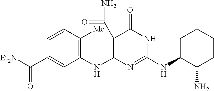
C1(C(N)=O)=C(NC2=C([Me])C=CC(C([Et2N])=O)=C2)N=C(NC2C(N)CCCC2)NC1=O
